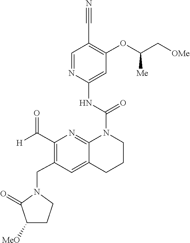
C1(OC(C[OMe])[Me])=C(C#N)C=NC(NC(=O)N2C3=NC(C([H])=O)=C(CN4C(=O)C([MeO])CC4)C=C3CCC2)=C1
